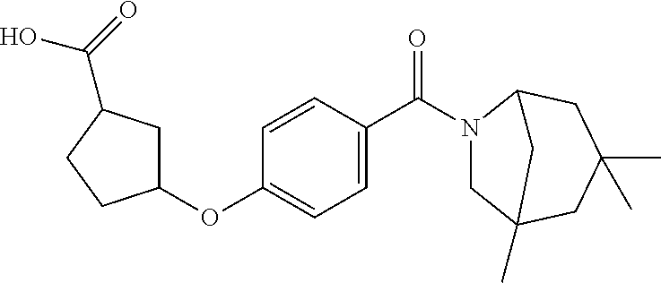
C1=C(C(=O)N2CC3(C)CC(C)(C)CC2C3)C=CC(OC2CC(C(O)=O)CC2)=C1
